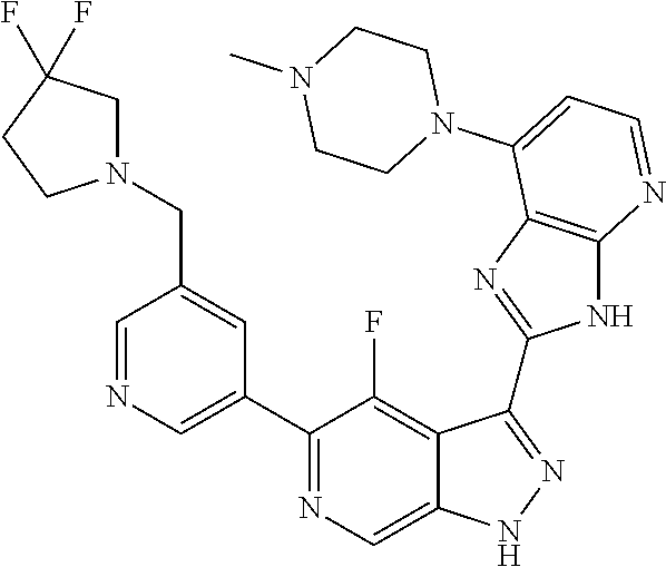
C1=NC=C(C2=NC=C3C(=C2F)C(C2=NC4=C(N2)N=CC=C4N2CCN(C)CC2)=NN3)C=C1CN1CC(F)(F)CC1
